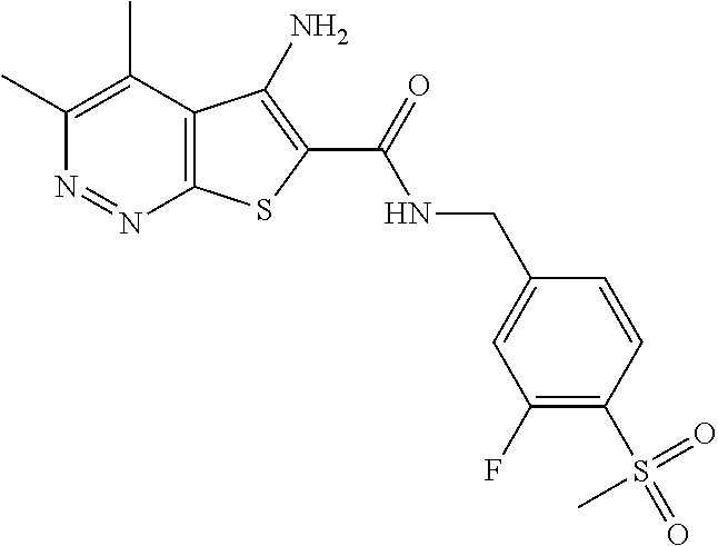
C1(C)=C(C)C2=C(N=N1)SC(C(=O)NCC1=CC(F)=C(S(=O)(=O)C)C=C1)=C2N
